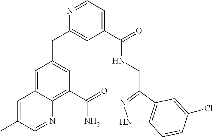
C1=C2C(=C(C(=O)N)C=C1CC1=CC(C(=O)NCC3=NNC4=C3C=C(Cl)C=C4)=CC=N1)N=CC(C)=C2
